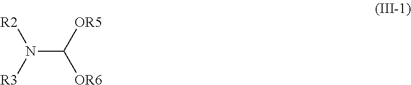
N(C([OR5])[OR6])([R3])[R2]
